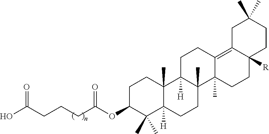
C1C(OC(CCCC(O)=O)=O)C(C)(C)C2([H])C(C)(C1)C1([H])C(C)(CC2)C2(C)C(=C3C([R])(CC2)CCC(C)(C)C3)CC1
